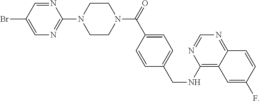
C1=NC(N2CCN(C(=O)C3=CC=C(CNC4=C5C(=NC=N4)C=CC(F)=C5)C=C3)CC2)=NC=C1Br
